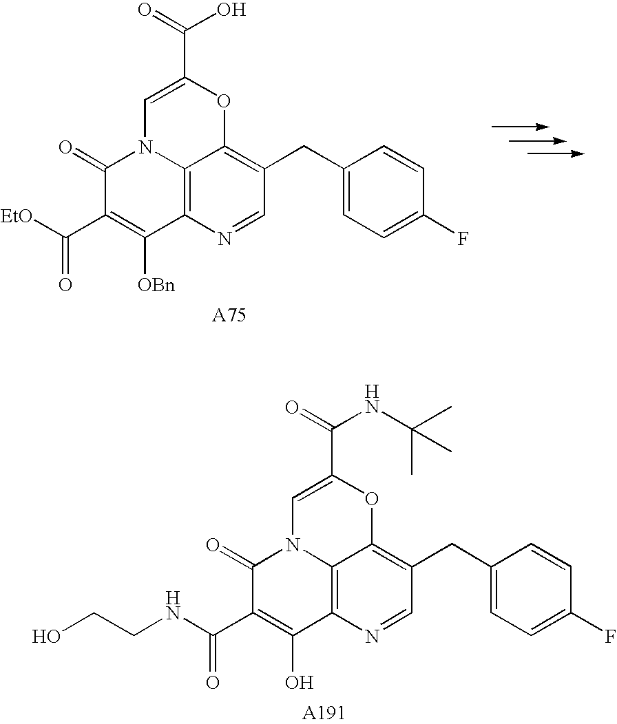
C1(=O)C(C([EtO])=O)=C([OBn])C2=C3N1C=C(C(O)=O)OC3=C(CC1=CC=C(F)C=C1)C=N2.C1(=O)C(C(NCCO)=O)=C(O)C2=C3N1C=C(C(NC(C)(C)C)=O)OC3=C(CC1=CC=C(F)C=C1)C=N2
